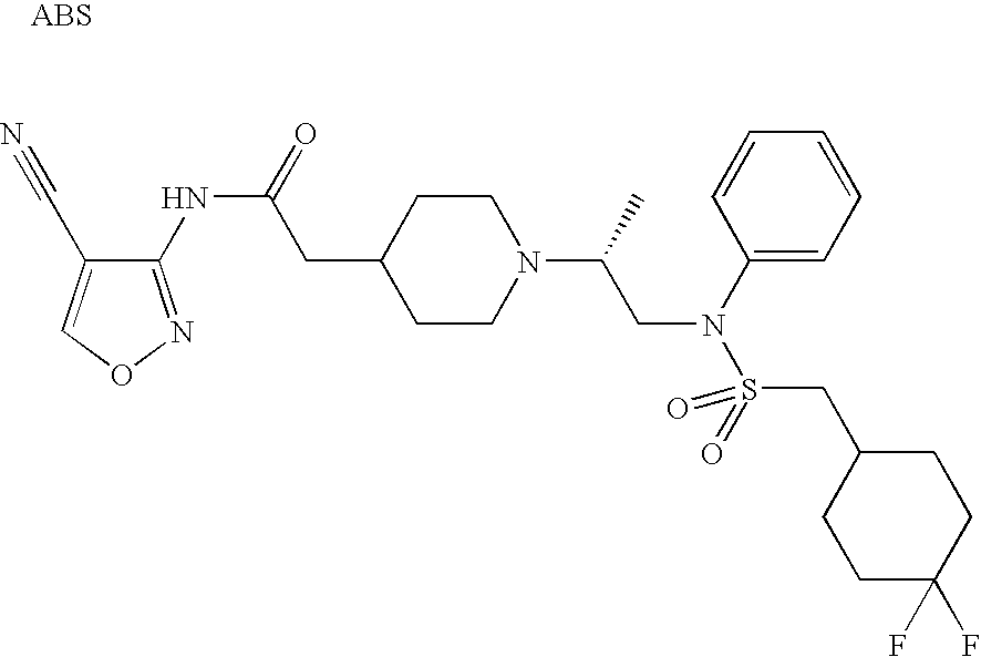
N(C(CC1CCN(C(CN(S(=O)(=O)CC2CCC(F)(F)CC2)C2=CC=CC=C2)C)CC1)=O)C1=NOC=C1C#N
